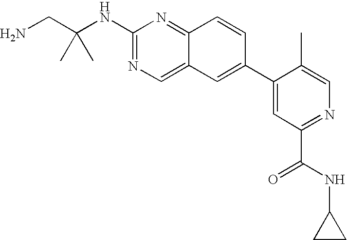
NCC(NC1=NC=C2C(=N1)C=CC(C1=CC(C(NC3CC3)=O)=NC=C1C)=C2)(C)C
